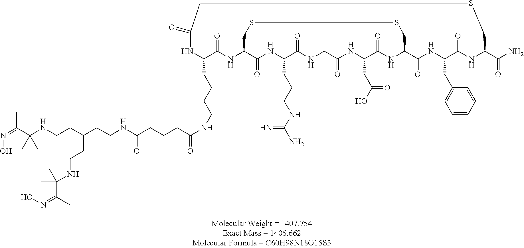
N(=C(C(NCCC(CCNC(CCCC(NCCCCC1NC(=O)CSCC(C(N)=O)NC(=O)C(CC2=CC=CC=C2)NC(=O)C2NC(=O)C(CC(O)=O)NC(=O)CNC(=O)C(CCCNC(N)=N)NC(=O)C(NC1=O)CSSC2)=O)=O)CCNC(C(=NO)C)(C)C)(C)C)C)O
